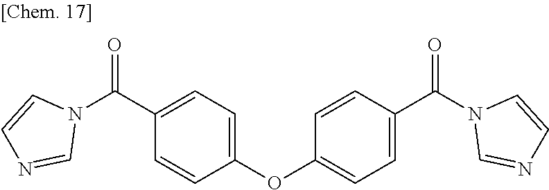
C1(C(N2C=CN=C2)=O)=CC=C(OC2=CC=C(C(N3C=NC=C3)=O)C=C2)C=C1
